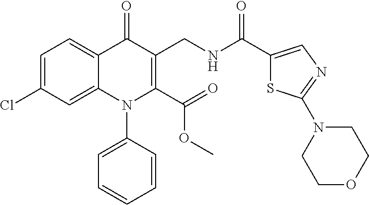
C1=C(Cl)C=C2C(=C1)C(=O)C(CNC(C1=CN=C(N3CCOCC3)S1)=O)=C(C(=O)OC)N2C1=CC=CC=C1
